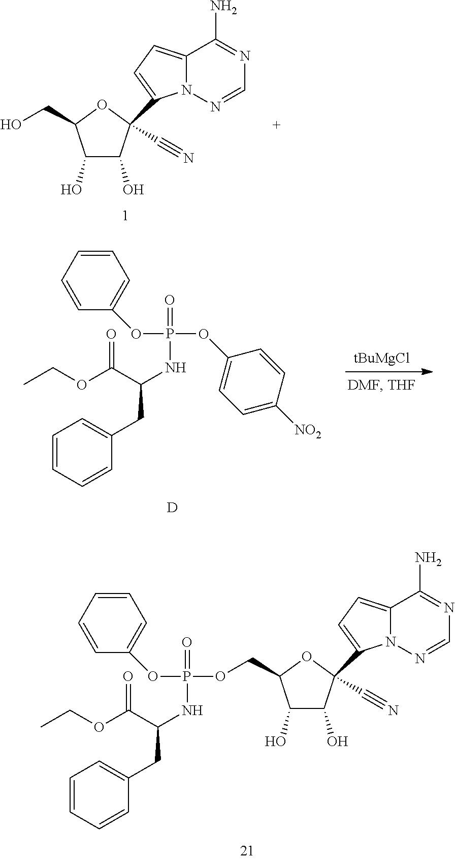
C1(O)C(O)C(C2=CC=C3N2N=CN=C3N)(C#N)OC1CO.[tBuMgCl].C1(CC(C(OCC)=O)NP(=O)(OC2=CC=C([NO2])C=C2)OC2=CC=CC=C2)=CC=CC=C1.[D].C1(O)C(O)C(C2=CC=C3N2N=CN=C3N)(C#N)OC1COP(NC(CC1=CC=CC=C1)C(OCC)=O)(=O)OC1=CC=CC=C1
